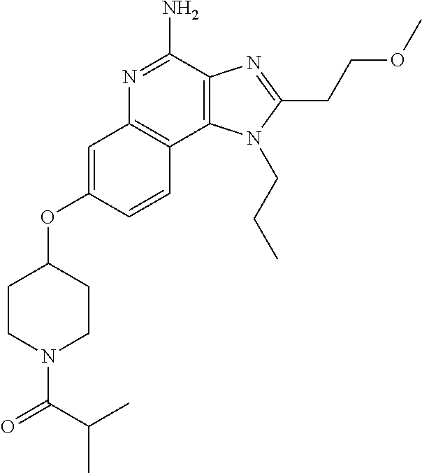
C12=C(C(N)=NC3=C1C=CC(OC1CCN(C(=O)C(C)C)CC1)=C3)N=C(CCOC)N2CCC
